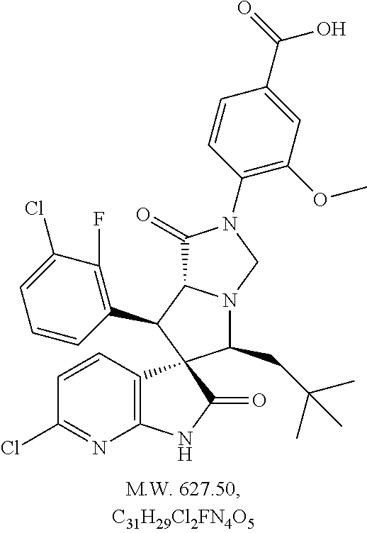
C12=C(C=CC(Cl)=N1)C1(C(=O)N2)C(CC(C)(C)C)N2C(C1C1=C(F)C(Cl)=CC=C1)C(=O)N(C1=C(OC)C=C(C(=O)O)C=C1)C2
